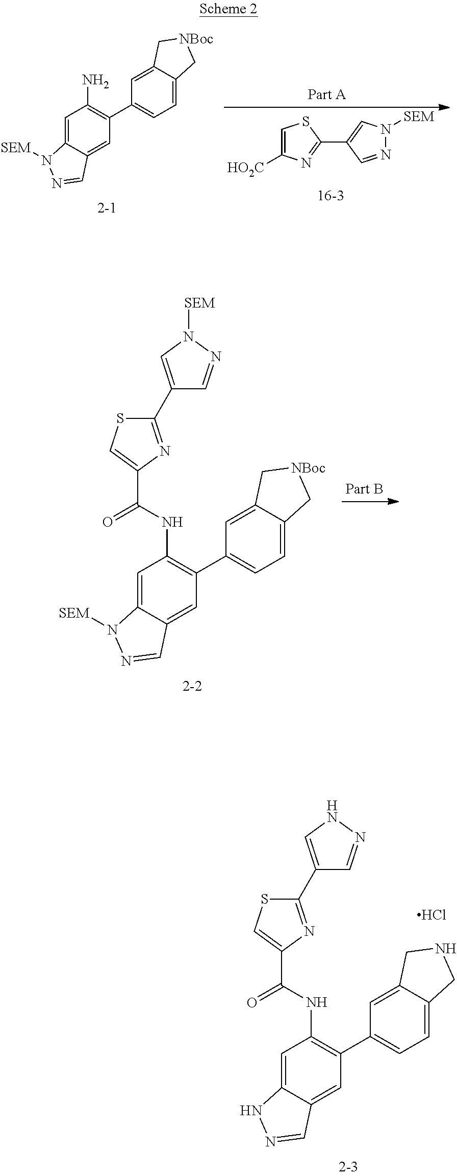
C1=C2C(=CC(C3=CC=C4C(=C3)C[NBoc]C4)=C1NC(=O)C1=CSC(C3=CN([SEM])N=C3)=N1)C=NN2[SEM].C1=C2C(=CC(C3=CC=C4C(=C3)CNC4)=C1NC(=O)C1=CSC(C3=CNN=C3)=N1)C=NN2.Cl.C1=C2C(=CC(C3=CC=C4C(=C3)C[NBoc]C4)=C1N)C=NN2[SEM].C1=C([HO2C])N=C(C2=CN([SEM])N=C2)S1.[16-3]
